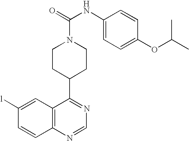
C1CN(C(=O)NC2=CC=C(OC(C)C)C=C2)CCC1C1=NC=NC2=C1C=C([l])C=C2
